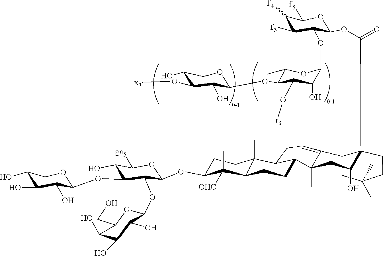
O(C1C(OC2OC(CO)C(O)C(O)C2O)C(OC2C([OHC])(C)C3CCC4(C)C(C3(C)CC2)CC=C2C3C(C(OC5C(OC6OC(C)C(OC7C(O)C(O[x3])C(O)CO7)C(O[r3])C6O)C([f3])C([f4])C([f5])O5)=O)(CCC(C)(C)C3)C(O)CC42C)OC([ga5])C1O)C1C(O)C(O)C(O)CO1
